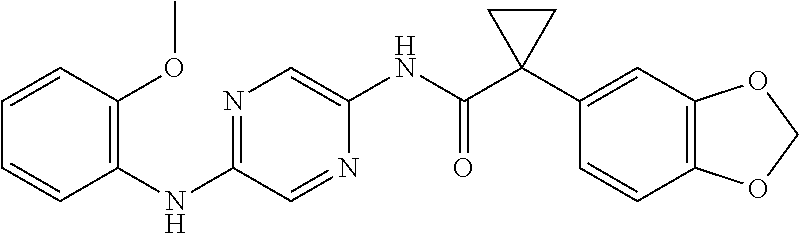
C1=CC(OC)=C(NC2=NC=C(NC(C3(C4=CC5=C(C=C4)OCO5)CC3)=O)N=C2)C=C1
